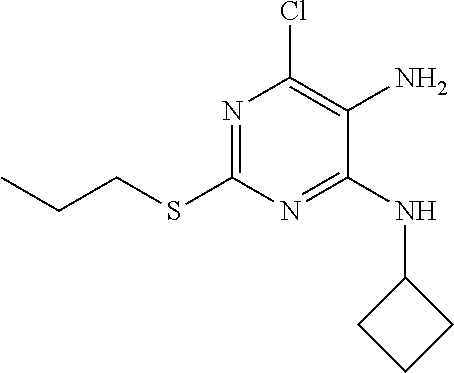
C1(SCCC)=NC(Cl)=C(N)C(NC2CCC2)=N1
